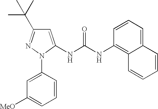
C1=C(NC(=O)NC2=C3C(=CC=C2)C=CC=C3)N(C2=CC([MeO])=CC=C2)N=C1C(C)(C)C
